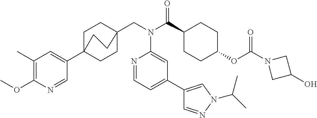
C1(C)=C(OC)N=CC(C23CCC(CN(C(C4CCC(OC(=O)N5CC(O)C5)CC4)=O)C4=CC(C5=CN(C(C)C)N=C5)=CC=N4)(CC2)CC3)=C1
